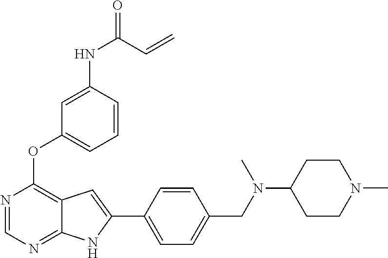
N1=CN=C2C(=C1OC1=CC=CC(NC(=O)C=C)=C1)C=C(C1=CC=C(CN(C3CCN(C)CC3)C)C=C1)N2
